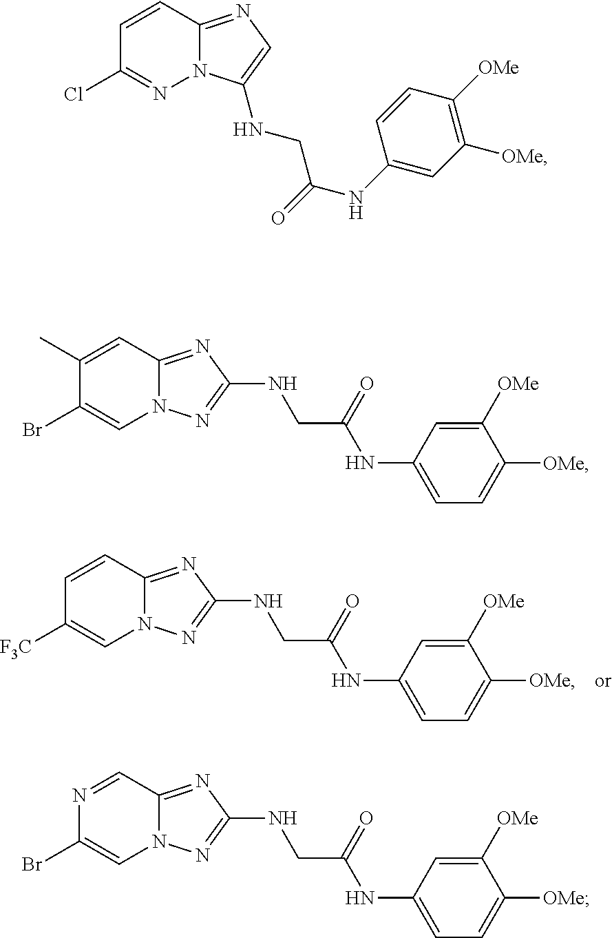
C1=CC2=NC(NCC(NC3=CC=C([OMe])C([OMe])=C3)=O)=NN2C=C1[F3C].C1=CC2=NC=C(NCC(NC3=CC([OMe])=C([OMe])C=C3)=O)N2N=C1Cl.C1(C)=CC2=NC(NCC(NC3=CC=C([OMe])C([OMe])=C3)=O)=NN2C=C1Br.N1=CC2=NC(NCC(NC3=CC=C([OMe])C([OMe])=C3)=O)=NN2C=C1Br
